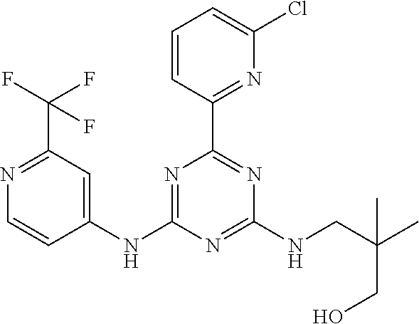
C1=CC(C2=NC(NCC(C)(CO)C)=NC(NC3=CC(C(F)(F)F)=NC=C3)=N2)=NC(Cl)=C1
